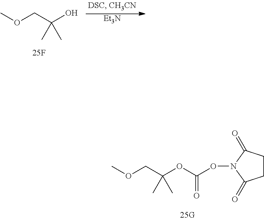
C1CC(=O)N(OC(OC(COC)(C)C)=O)C1=O.COCC(O)(C)C.[Et3N]
